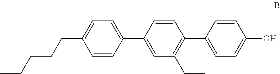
C1=CC(CCCCC)=CC=C1C1=CC(CC)=C(C2=CC=C(O)C=C2)C=C1
